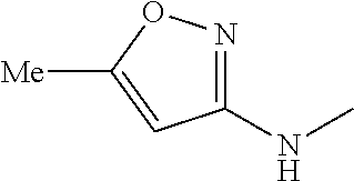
N1=C(NC)C=C([Me])O1
